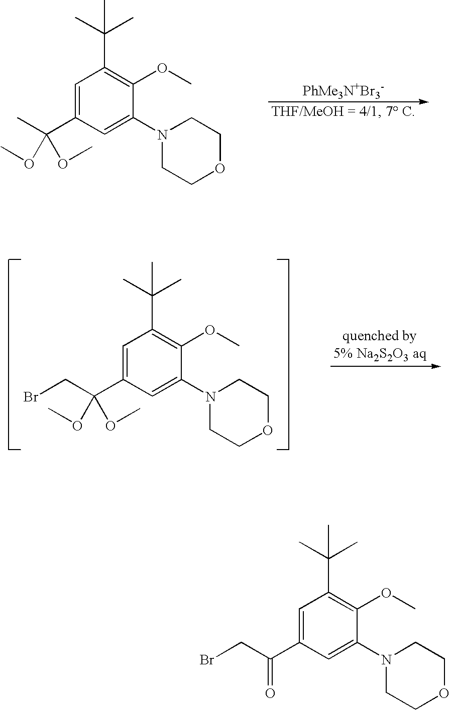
C1=C(C(CBr)=O)C=C(N2CCOCC2)C(OC)=C1C(C)(C)C.C1=C(C(C)(OC)OC)C=C(N2CCOCC2)C(OC)=C1C(C)(C)C.C1=C(C(CBr)(OC)OC)C=C(N2CCOCC2)C(OC)=C1C(C)(C)C
